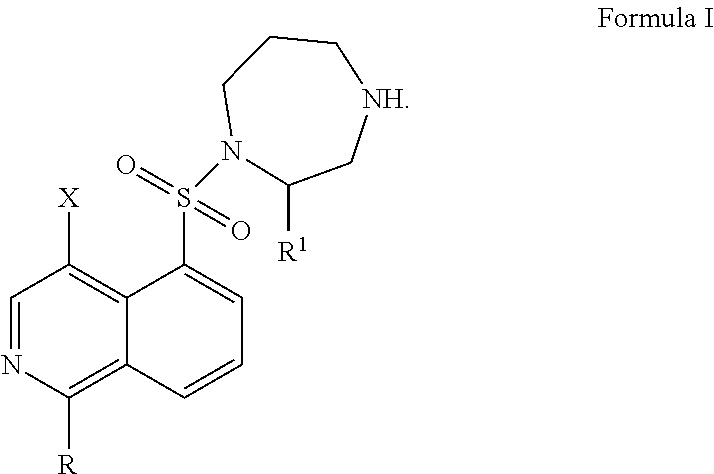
C1=NC([R])=C2C(=C1[X])C(S(=O)(=O)N1CCC[NH]CC1[R1])=CC=C2
